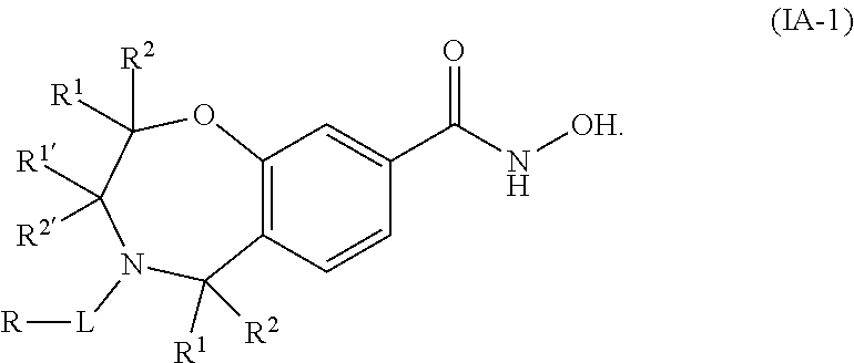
C12=C(C=CC(C(N[OH])=O)=C1)C([R1])([R2])N([L][R])C([R1])([R2])C([R1])([R2])O2
